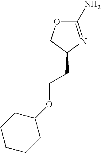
C1(CCOC2CCCCC2)N=C(N)OC1
